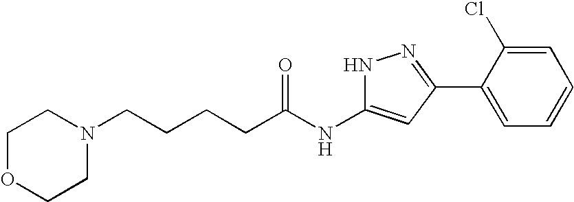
C(CCCC(NC1=CC(C2=CC=CC=C2Cl)=NN1)=O)N1CCOCC1
